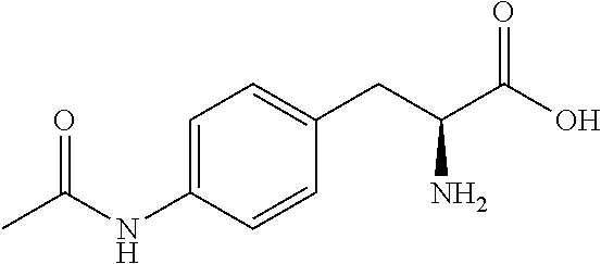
C1=C(NC(C)=O)C=CC(CC(C(O)=O)N)=C1
